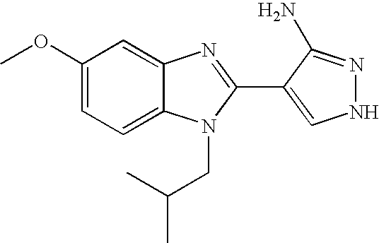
C1(OC)=CC=C2C(=C1)N=C(C1=CNN=C1N)N2CC(C)C
